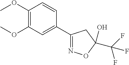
C1(OC)=C(OC)C=C(C2=NOC(C(F)(F)F)(O)C2)C=C1
